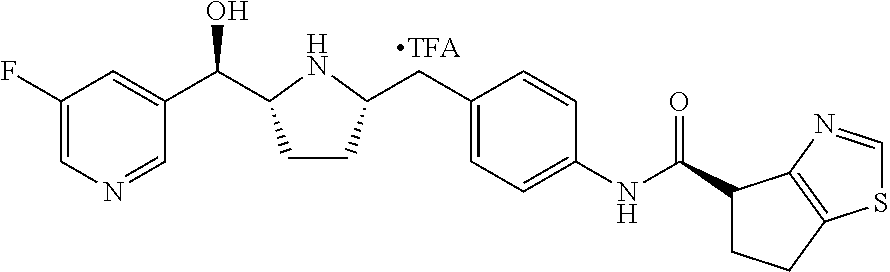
C1=C(F)C=C(C(O)C2CCC(CC3=CC=C(NC(=O)C4CCC5=C4N=CS5)C=C3)N2)C=N1
